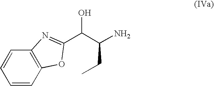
C1=CC2=C(C=C1)N=C(C(C(N)CC)O)O2
